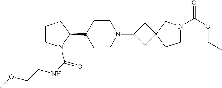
C1CN(C(NCCOC)=O)C(C2CCN(C3CC4(C3)CCN(C(OCC)=O)C4)CC2)C1
